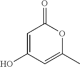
C1=C(C)OC(=O)C=C1O
